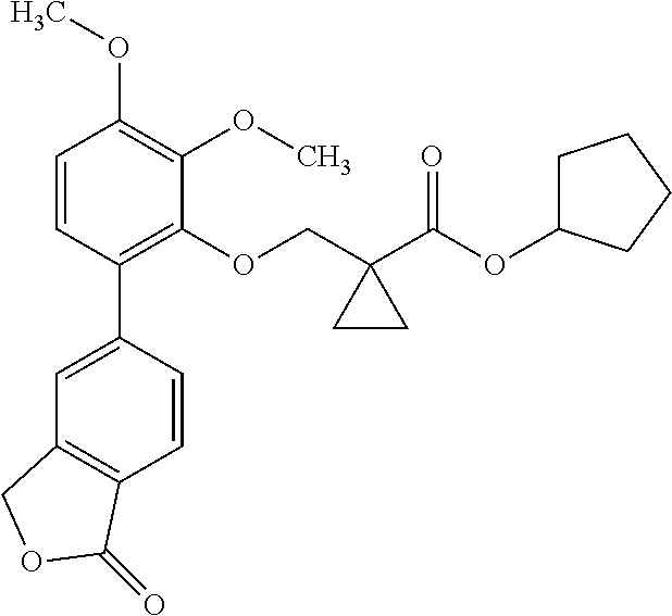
C1=CC(C2=CC3=C(C=C2)C(=O)OC3)=C(OCC2(C(=O)OC3CCCC3)CC2)C(OC)=C1OC
